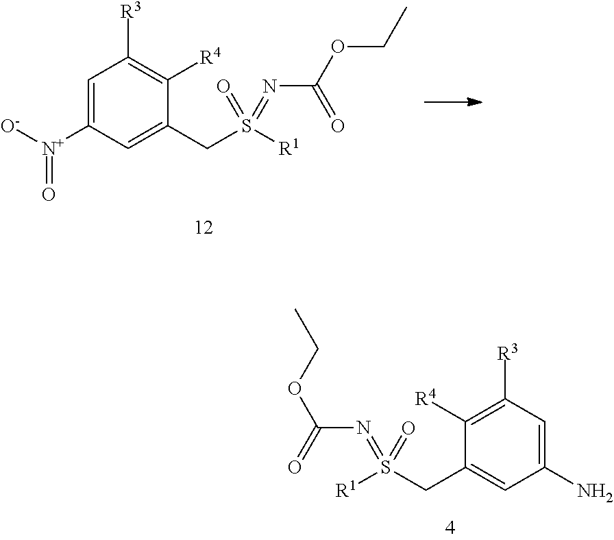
C1=C([N+]([O-])=O)C=C(CS([R1])(=NC(OCC)=O)=O)C([R4])=C1[R3].[R1]S(CC1=CC(N)=CC([R3])=C1[R4])(=O)=NC(OCC)=O
